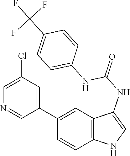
C12=C(C=C(C3=CC(Cl)=CN=C3)C=C1)C(NC(=O)NC1=CC=C(C(F)(F)F)C=C1)=CN2
